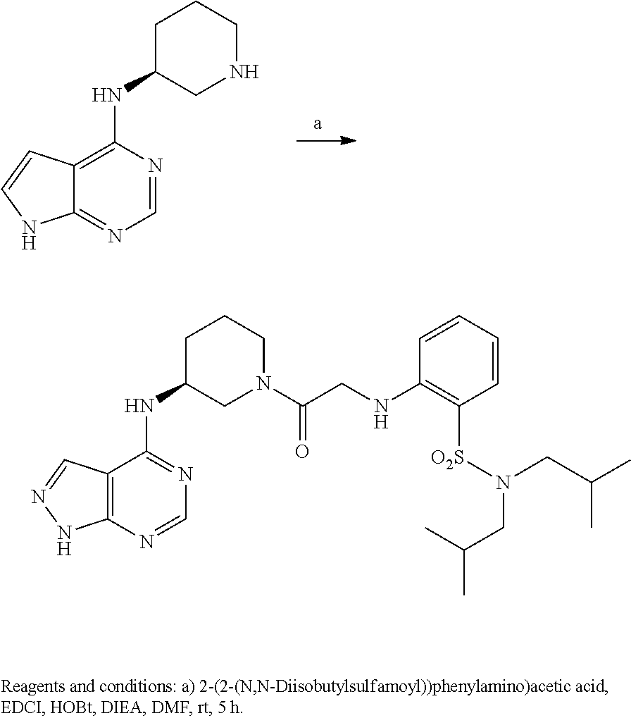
C1=NC(NC2CNCCC2)=C2C(=N1)NC=C2.C1=NC2=C(C(NC3CN(C(CNC4=C([O2S]N(CC(C)C)CC(C)C)C=CC=C4)=O)CCC3)=N1)C=NN2
